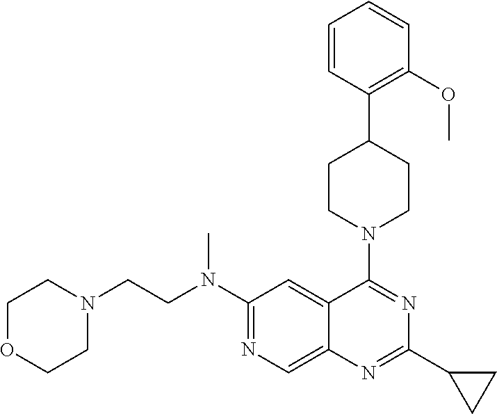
C1=CC(C2CCN(C3=NC(C4CC4)=NC4=CN=C(N(CCN5CCOCC5)C)C=C34)CC2)=C(OC)C=C1
